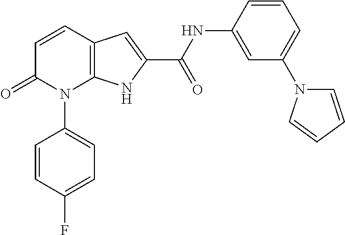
C12=C(C=CC(=O)N1C1=CC=C(F)C=C1)C=C(C(NC1=CC(N3C=CC=C3)=CC=C1)=O)N2
